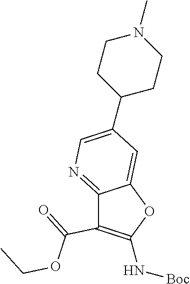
CCOC(C1=C(N[Boc])OC2=CC(C3CCN(C)CC3)=CN=C12)=O
